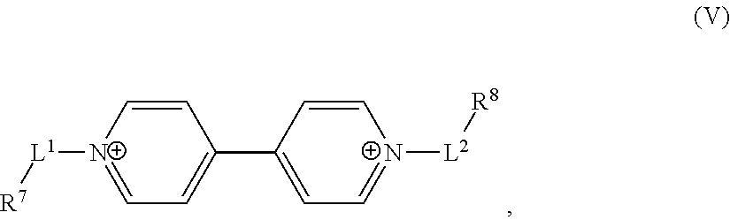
C1=[N+]([L1][R7])C=CC(C2=CC=[N+]([L2][R8])C=C2)=C1
